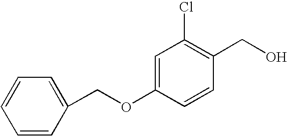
O(C1=CC(Cl)=C(CO)C=C1)CC1=CC=CC=C1
